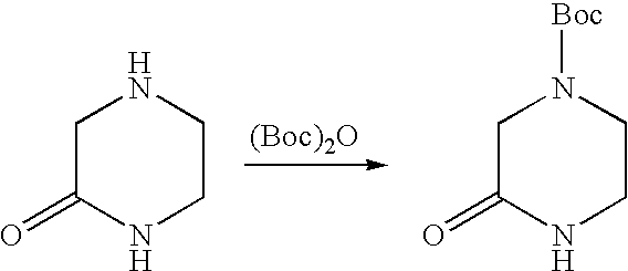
C1C(=O)NCCN1.[(Boc)2O].C1C(=O)NCCN1[Boc]
